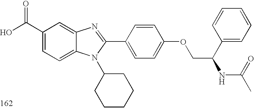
OC(C1=CC=C2C(=C1)N=C(C1=CC=C(OCC(NC(C)=O)C3=CC=CC=C3)C=C1)N2C1CCCCC1)=O
